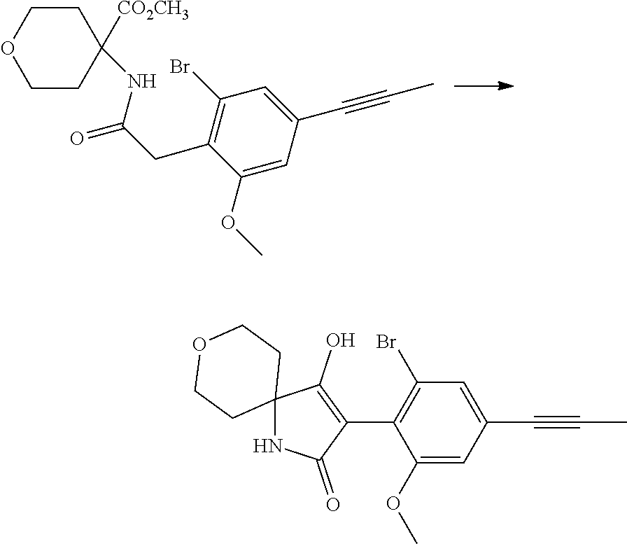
C1COCCC1([CO2CH3])NC(CC1=C(Br)C=C(C#CC)C=C1OC)=O.C1(OC)=CC(C#CC)=CC(Br)=C1C1=C(O)C2(NC1=O)CCOCC2
